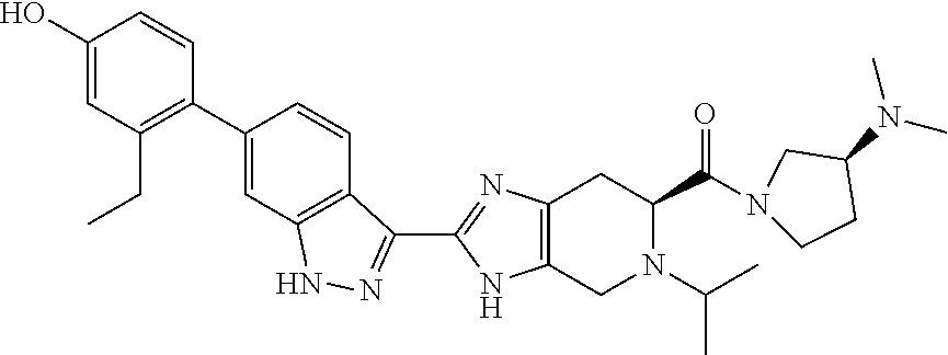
N1N=C(C2=NC3=C(N2)CN(C(C)C)C(C(=O)N2CCC(N(C)C)C2)C3)C2=C1C=C(C1=C(CC)C=C(O)C=C1)C=C2
